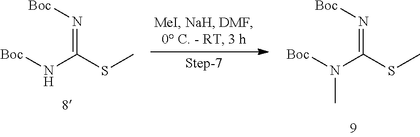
[Boc]NC(SC)=N[Boc].[Boc]N(C(SC)=N[Boc])C
